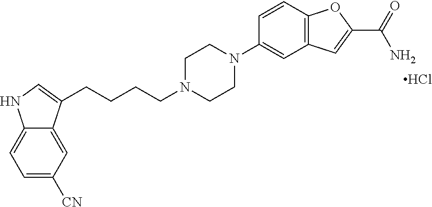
C12=CC=C([CN])C=C1C(CCCCN1CCN(C3=CC4=C(C=C3)OC(C(=O)N)=C4)CC1)=CN2.Cl
